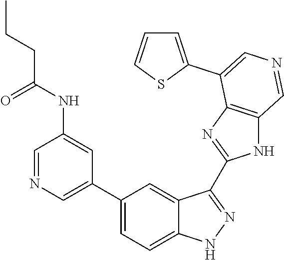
C1(C2=CN=CC(NC(CCC)=O)=C2)=CC=C2C(=C1)C(C1=NC3=C(N1)C=NC=C3C1=CC=CS1)=NN2
